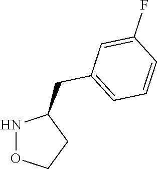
N1OCCC1CC1=CC=CC(F)=C1
